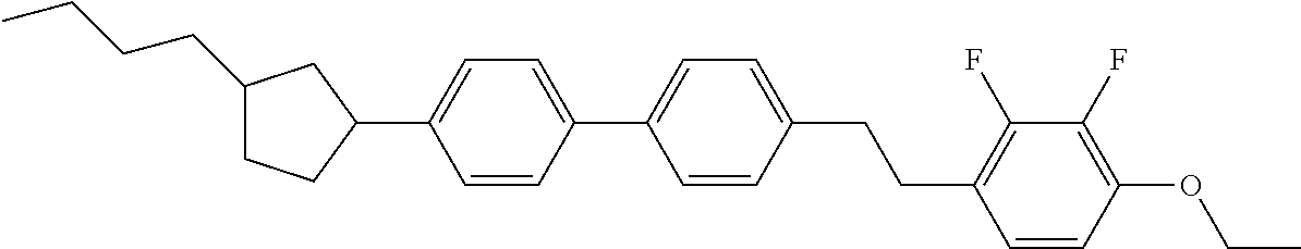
C1(CCCC)CCC(C2=CC=C(C3=CC=C(CCC4=C(F)C(F)=C(OCC)C=C4)C=C3)C=C2)C1
